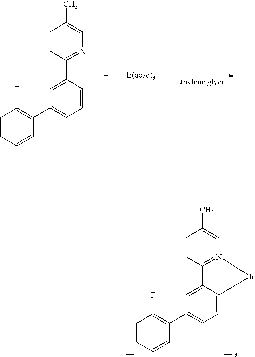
C1(C2=C(F)C=CC=C2)=CC=CC(C2=NC=C(C)C=C2)=C1.C1(C2=C(F)C=CC=C2)=CC=C2C(=C1)C1=N(C=C(C)C=C1)[Ir]2
